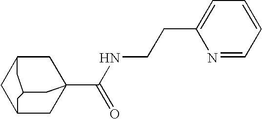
C1C2CC3(C(NCCC4=CC=CC=N4)=O)CC1CC(C3)C2
